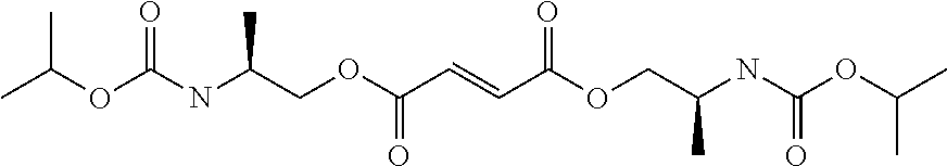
O(C(NC(COC(C=CC(OCC(NC(OC(C)C)=O)C)=O)=O)C)=O)C(C)C
